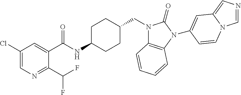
C1(Cl)=CN=C(C(F)F)C(C(NC2CCC(CN3C4=C(N(C5=CC6=CN=CN6C=C5)C3=O)C=CC=C4)CC2)=O)=C1
